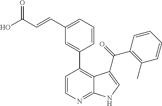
OC(C=CC1=CC=CC(C2=C3C(=NC=C2)NC=C3C(=O)C2=C(C)C=CC=C2)=C1)=O
